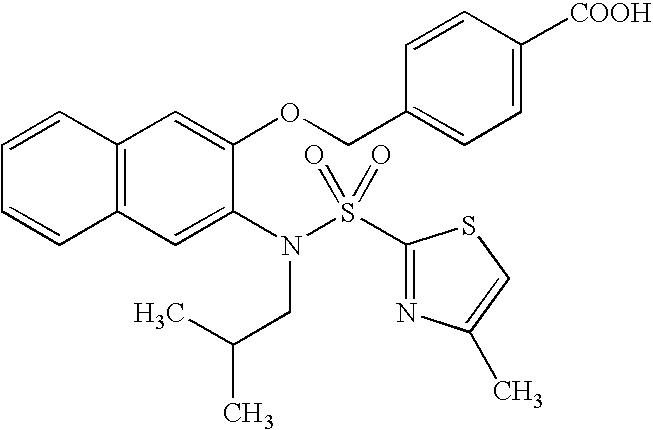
C12=C(C=C(N(CC(C)C)S(C3=NC(C)=CS3)(=O)=O)C(OCC3=CC=C([COOH])C=C3)=C1)C=CC=C2
